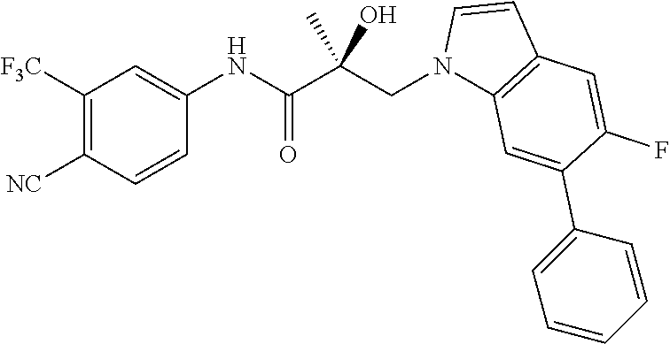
C1([F3C])=C([NC])C=CC(NC(=O)C(CN2C3=C(C=C2)C=C(F)C(C2=CC=CC=C2)=C3)(C)O)=C1
